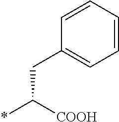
C(CC1=CC=CC=C1)([COOH])*
